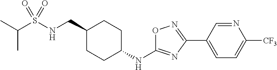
C(S(NCC1CCC(NC2=NC(C3=CC=C([CF3])N=C3)=NO2)CC1)(=O)=O)(C)C
